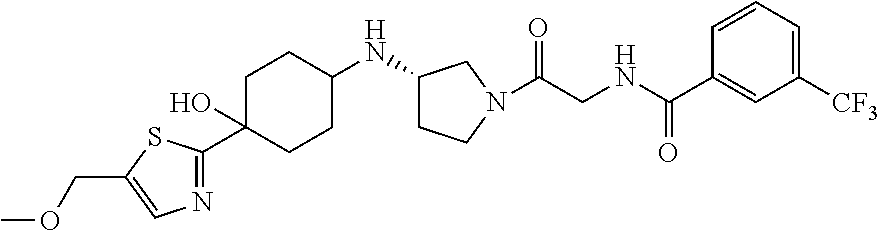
C1=CC=C([CF3])C=C1C(NCC(=O)N1CCC(NC2CCC(C3=NC=C(COC)S3)(O)CC2)C1)=O
